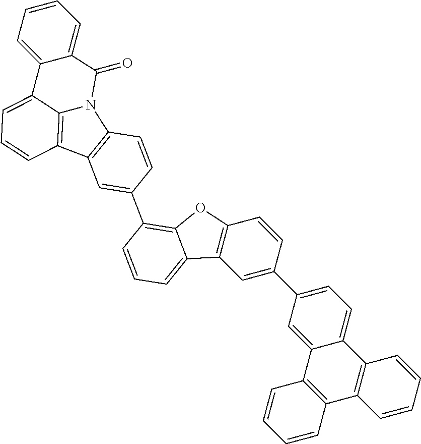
C1=C(C2=CC3=C(C=C2)OC2=C(C4=CC5=C(C=C4)N4C6=C5C=CC=C6C5=CC=CC=C5C4=O)C=CC=C32)C=C2C(=C1)C1=C(C3=C2C=CC=C3)C=CC=C1
